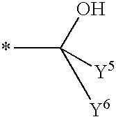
CC([Y5])([Y6])O
